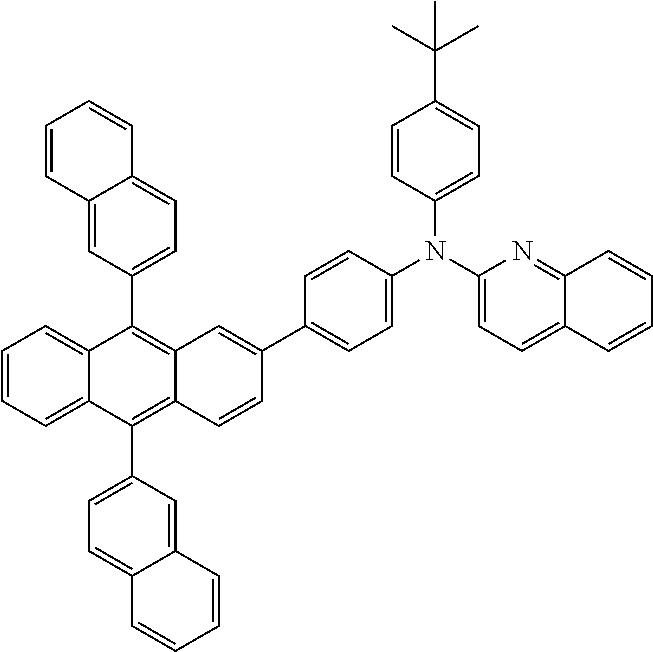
C1=CC=C2C(=C1)C(C1=CC=C3C(=C1)C=CC=C3)=C1C(=C2C2=CC=C3C(=C2)C=CC=C3)C=CC(C2=CC=C(N(C3=CC=C(C(C)(C)C)C=C3)C3=CC=C4C(=N3)C=CC=C4)C=C2)=C1
